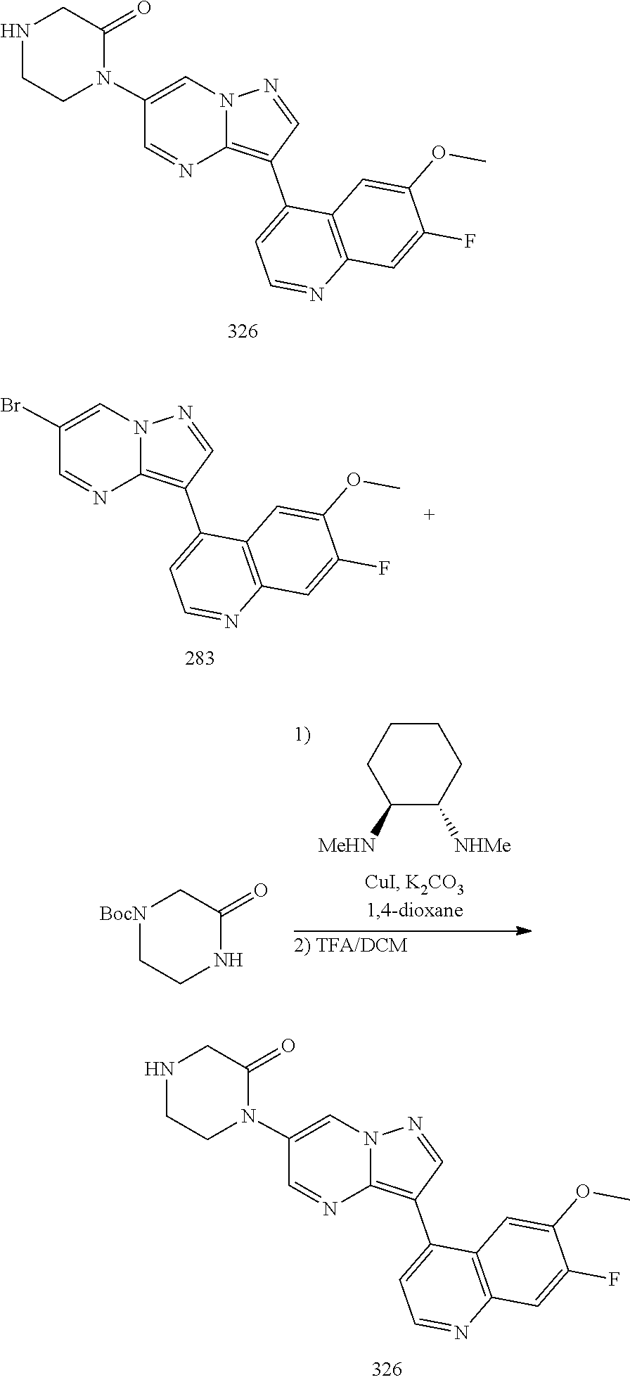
N1CCN(C2=CN3N=CC(C4=CC=NC5=C4C=C(OC)C(F)=C5)=C3N=C2)C(=O)C1.BrC1=CN2N=CC(C3=CC=NC4=C3C=C(OC)C(F)=C4)=C2N=C1.C1CCC([MeHN])C([NHMe])C1.[BocN]1CCNC(=O)C1.N1CCN(C2=CN3N=CC(C4=CC=NC5=C4C=C(OC)C(F)=C5)=C3N=C2)C(=O)C1
